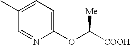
C1(OC([COOH])[Me])=CC=C(C)C=N1
